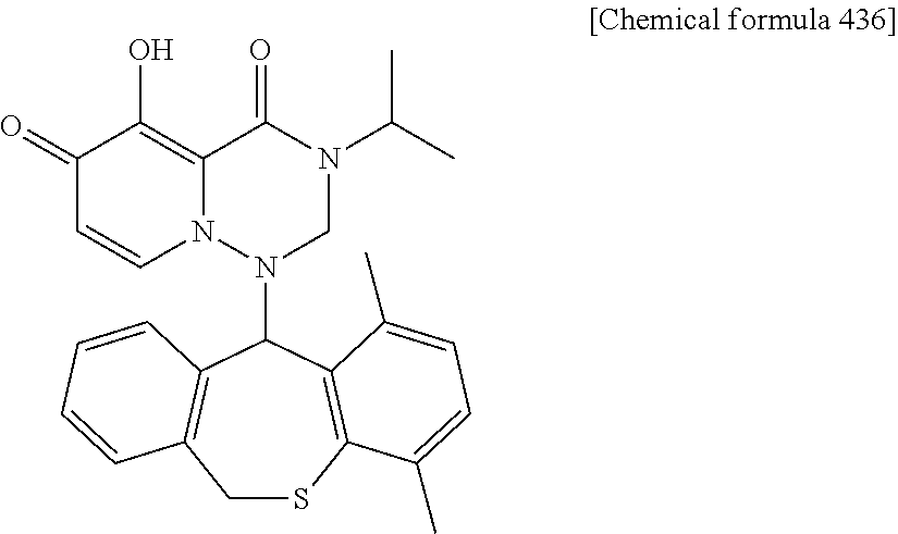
C1SC2=C(C(N3CN(C(C)C)C(=O)C4=C(O)C(=O)C=CN34)C3=C1C=CC=C3)C(C)=CC=C2C
